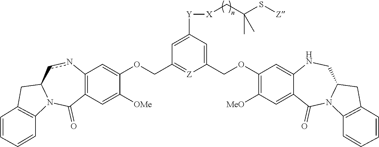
C12=C(C=C([OMe])C(OCC3=[Z]C(COC4=C([MeO])C=C5C(=C4)NCC4N(C5=O)C5=C(C4)C=CC=C5)=CC([Y][X]CC(S[Z])(C)C)=C3)=C1)C(=O)N1C(cn2)CC2=C1C=CC=C2
